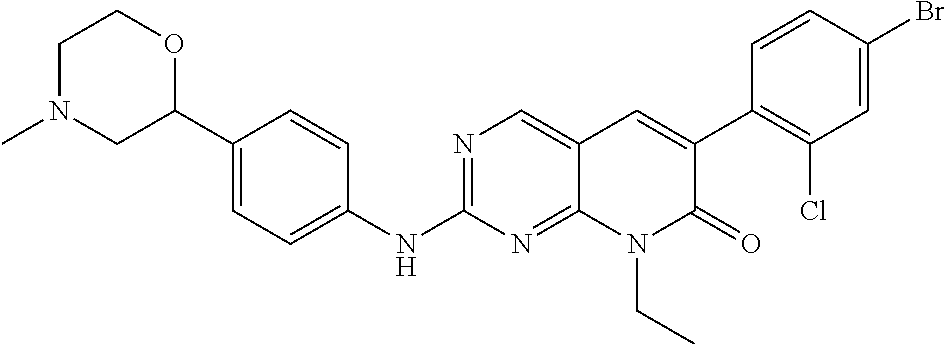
C1N(C)CC(C2=CC=C(NC3=NC=C4C(=N3)N(CC)C(=O)C(C3=C(Cl)C=C(Br)C=C3)=C4)C=C2)OC1
